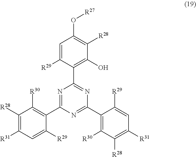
N1=C(C2=C([R30])C([R28])=C([R31])C=C2[R29])N=C(C2=C([R30])C([R28])=C([R31])C=C2[R29])N=C1C1=C(O)C([R28])=C(O[R27])C=C1[R29]
